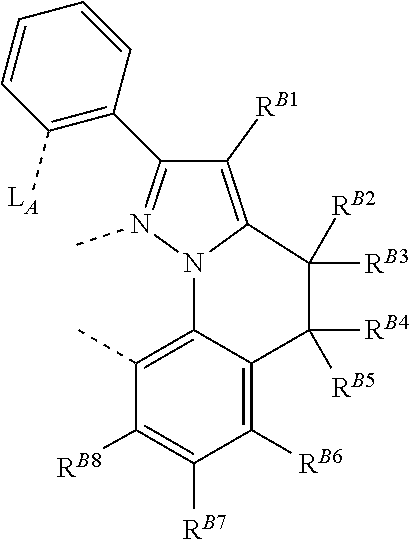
C1(C2=N(C)N3C(=C2[RB1])C([RB3])([RB2])C([RB4])([RB5])C2=C([RB6])C([RB7])=C([RB8])C(C)=C23)=C([LA])C=CC=C1
